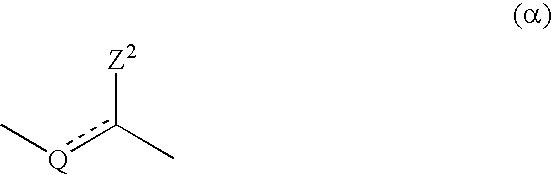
[Z2]c(C)[Q]C
